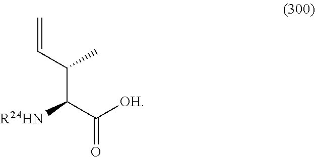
C(C(C([OH])=O)[R2AHN])(C=C)C
